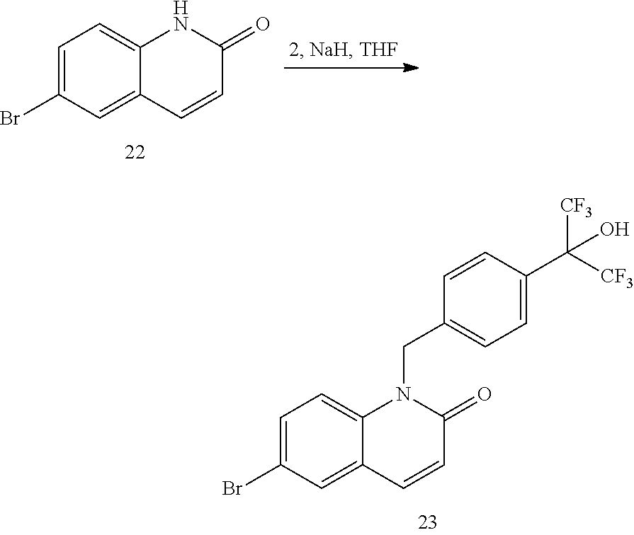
C1=C(Br)C=C2C(=C1)NC(=O)C=C2.C1=C(Br)C=C2C(=C1)N(CC1=CC=C(C([CF3])([CF3])O)C=C1)C(=O)C=C2
